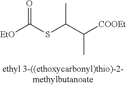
[EtO]C(SC(C([COOEt])C)C)=O
